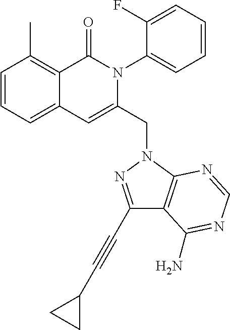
C1=CC=C2C(=C1C)C(=O)N(C1=CC=CC=C1F)C(CN1C3=C(C(C#CC4CC4)=N1)C(N)=NC=N3)=C2
